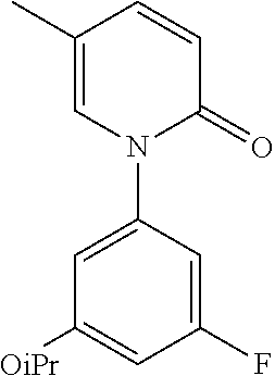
N1(C2=CC([OiPr])=CC(F)=C2)C(=O)C=CC(C)=C1
